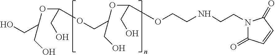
OCC(OC(CO)OCC(OC(CO)OCCNCCN1C(=O)C=CC1=O)CO)CO
